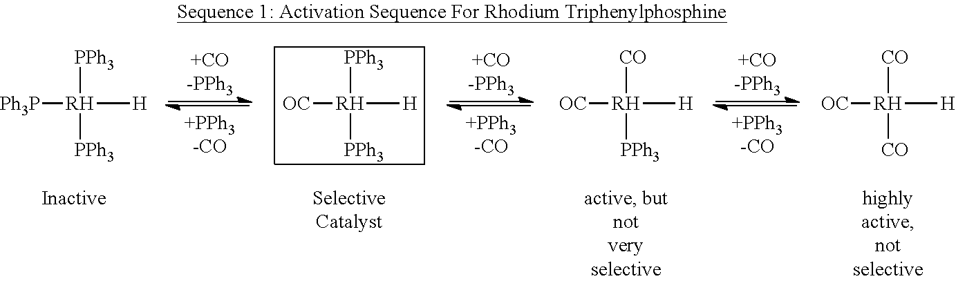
[PPh3][RH]([Ph3P])([PPh3])[H].[PPh3][RH]([OC])([PPh3])[H].[CO][RH]([OC])([PPh3])[H].[CO][RH]([OC])([CO])[H]
